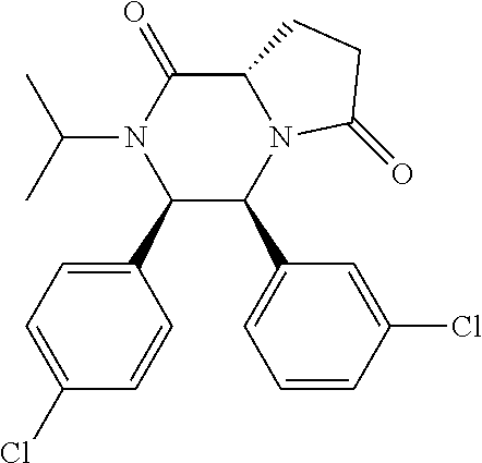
C1(C2N(C(C)C)C(=O)C3N(C2C2=CC=CC(Cl)=C2)C(=O)CC3)=CC=C(Cl)C=C1
